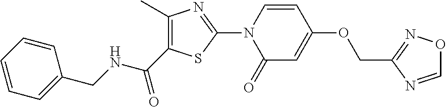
C1=CN(C2=NC(C)=C(C(NCC3=CC=CC=C3)=O)S2)C(=O)C=C1OCC1=NOC=N1
